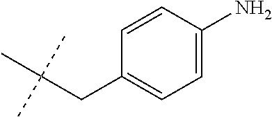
C1=CC(N)=CC=C1CC(C)(C)C
